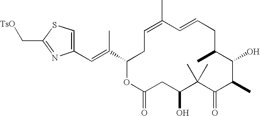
C1=C(C)C=CCC(C)C(O)C(C)C(=O)C(C)(C)C(O)CC(=O)OC(C(=CC2=CSC(C[TsO])=N2)C)C1
